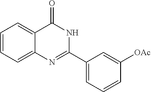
C1=CC=C2C(=C1)C(=O)NC(C1=CC=CC([OAc])=C1)=N2
